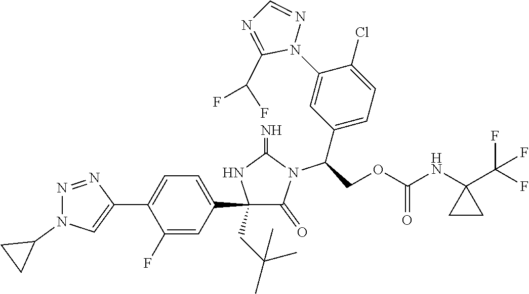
C1(C2=CC=C(C3=CN(C4CC4)N=N3)C(F)=C2)(CC(C)(C)C)C(=O)N(C(C2=CC=C(Cl)C(N3N=CN=C3C(F)F)=C2)COC(NC2(C(F)(F)F)CC2)=O)C(=N)N1
